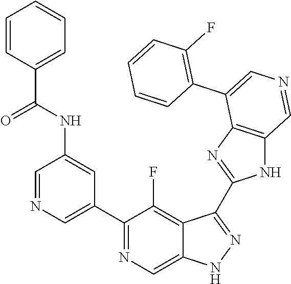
C1(C2=CN=CC(NC(=O)C3=CC=CC=C3)=C2)=NC=C2C(=C1F)C(C1=NC3=C(N1)C=NC=C3C1=C(F)C=CC=C1)=NN2
